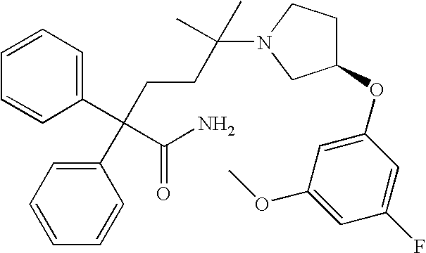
C1=CC=C(C(C(=O)N)(C2=CC=CC=C2)CCC(N2CC(OC3=CC(OC)=CC(F)=C3)CC2)(C)C)C=C1
